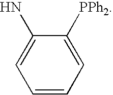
C1([PPh2])=CC=CC=C1N
